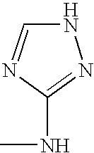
N1C=NC(NC)=N1
